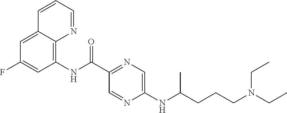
C12=CC(F)=CC(NC(C3=NC=C(NC(CCCN(CC)CC)C)N=C3)=O)=C1N=CC=C2
